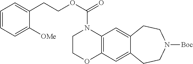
O(C(N1CCOC2=C1C=C1C(=C2)CCN([Boc])CC1)=O)CCC1=CC=CC=C1[OMe]
